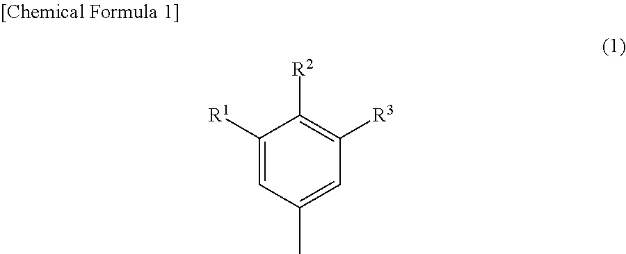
C1([R1])=CC(C)=CC([R3])=C1[R2]
